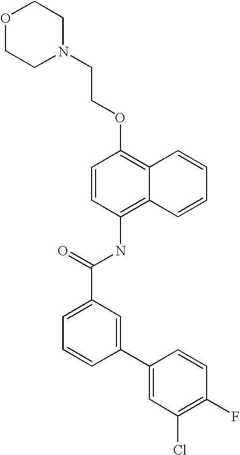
O1CCN(CCOC2=C3C(=C(NC(C4=CC=CC(C5=CC(Cl)=C(F)C=C5)=C4)=O)C=C2)C=CC=C3)CC1
